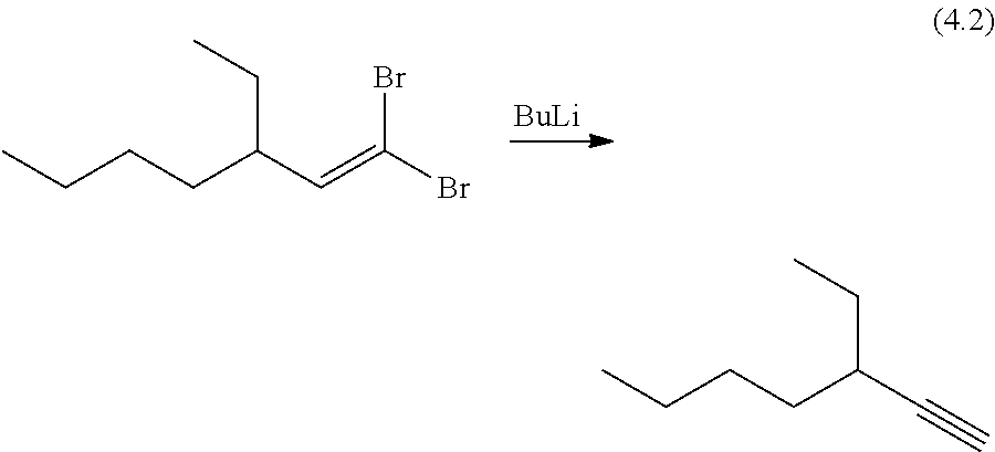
[BuLi].CCCCC(C=C(Br)Br)CC.CCCCC(C#C)CC
